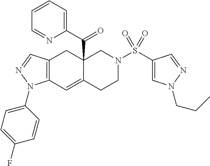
C12(C(C3=CC=CC=N3)=O)C(=CC3=C(C1)C=NN3C1=CC=C(F)C=C1)CCN(S(C1=CN(CCC)N=C1)(=O)=O)C2
